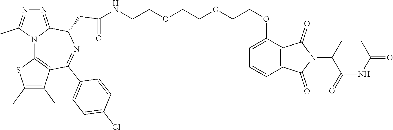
N12C3=C(C(C)=C(C)S3)C(C3=CC=C(Cl)C=C3)=NC(CC(=O)NCCOCCOCCOC3=CC=CC4=C3C(=O)N(C3C(=O)NC(=O)CC3)C4=O)C1=NN=C2C
